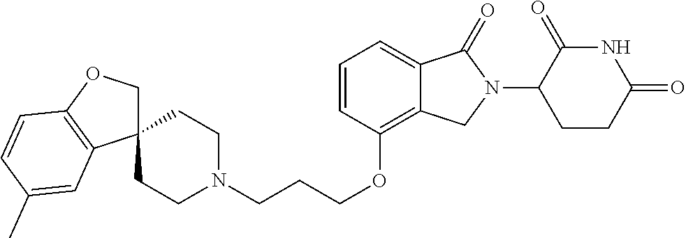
C(CCOC1=C2C(=CC=C1)C(=O)N(C1C(=O)NC(=O)CC1)C2)N1CCC2(CC1)COC1=C2C=C(C)C=C1
